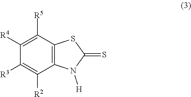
C1([R4])=C([R5])C2=C(C([R2])=C1[R3])N([H])C(=S)S2
